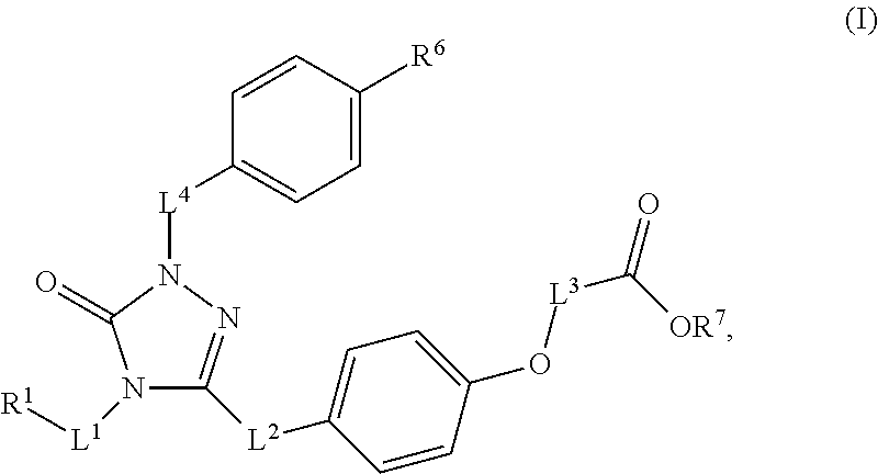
C1=CC([R6])=CC=C1[L4]N1N=C([L2]C2=CC=C(O[L3]C(=O)[OR7])C=C2)N([L1][R1])C1=O
